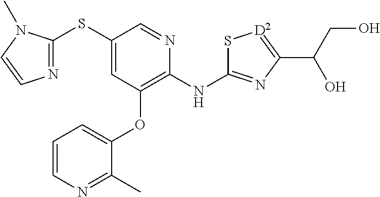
S(C1=CC(OC2=CC=CN=C2C)=C(NC2=NC(C(CO)O)=[D2]S2)N=C1)C1=NC=CN1C
